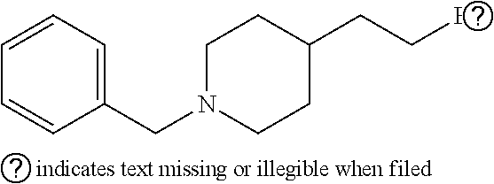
C1N(CC2=CC=CC=C2)CCC(CCBr)C1
